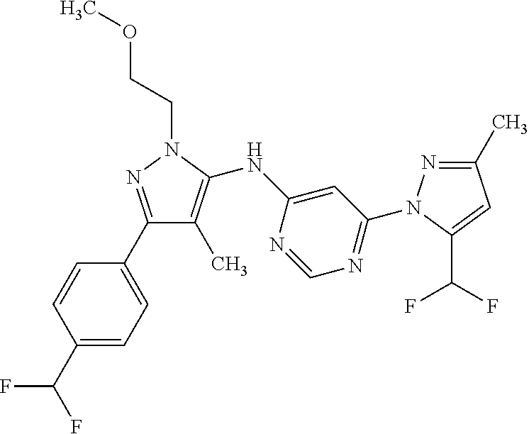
C1(C2=CC=C(C(F)F)C=C2)=NN(CCOC)C(NC2=CC(N3N=C(C)C=C3C(F)F)=NC=N2)=C1C
